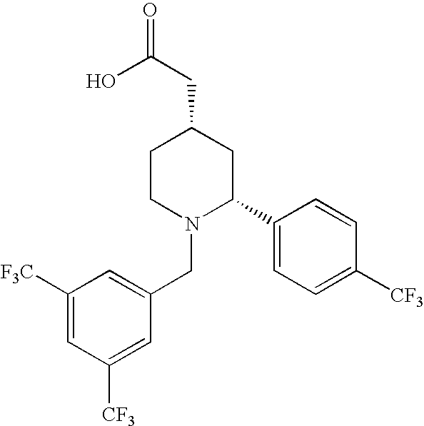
C1([F3C])=CC([CF3])=CC(CN2C(C3=CC=C([CF3])C=C3)CC(CC(=O)O)CC2)=C1
